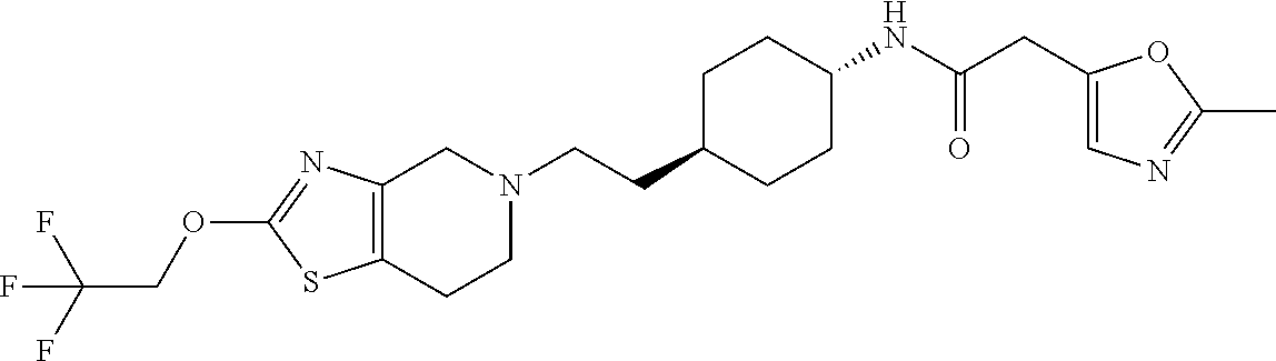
C12=C(CCN(CCC3CCC(NC(CC4=CN=C(C)O4)=O)CC3)C1)SC(OCC(F)(F)F)=N2
